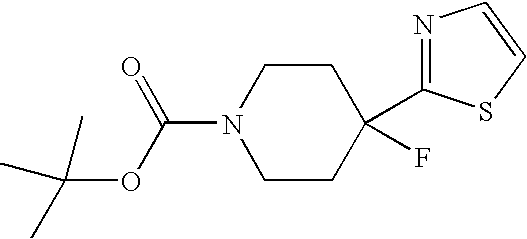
N1(C(OC(C)(C)C)=O)CCC(F)(C2=NC=CS2)CC1
